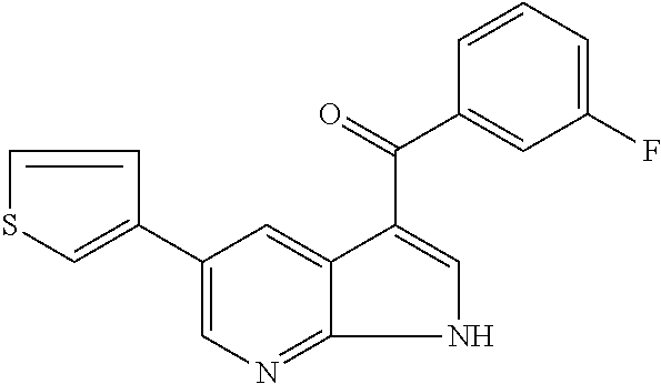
C1=CC(C2=CN=C3C(=C2)C(C(C2=CC(F)=CC=C2)=O)=CN3)=CS1
